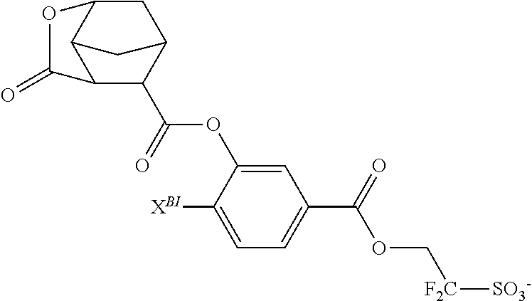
C1=C(OC(=O)C2C3CC4C(C2C(=O)O4)C3)C([XBI])=CC=C1C(=O)OC[F2C][SO3-]
